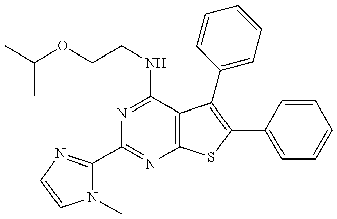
N1(C)C(C2=NC3=C(C(NCCOC(C)C)=N2)C(C2=CC=CC=C2)=C(C2=CC=CC=C2)S3)=NC=C1
